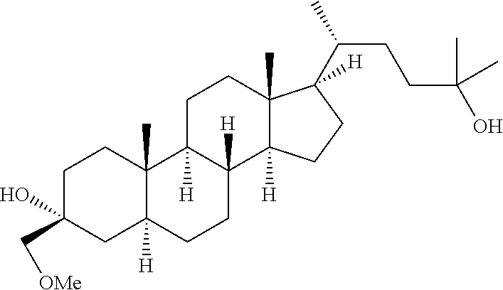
C1C(C[OMe])(O)CC2([H])C(C)(C1)C1([H])C([H])(CC2)C2([H])C(C)(CC1)C(C(C)CCC(O)(C)C)([H])CC2
